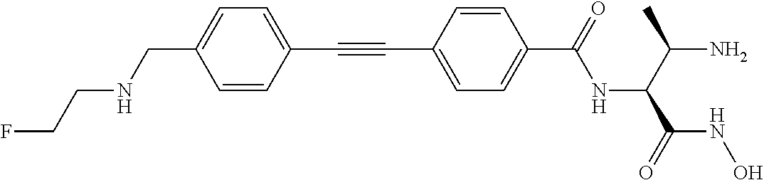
C(C1=CC=C(C(=O)NC(C(C)N)C(=O)NO)C=C1)#CC1=CC=C(CNCCF)C=C1
